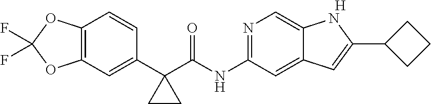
[H].N1=C(NC(C2(C3=CC4=C(C=C3)OC(F)(F)O4)CC2)=O)C=C2C(=C1)NC(C1CCC1)=C2
